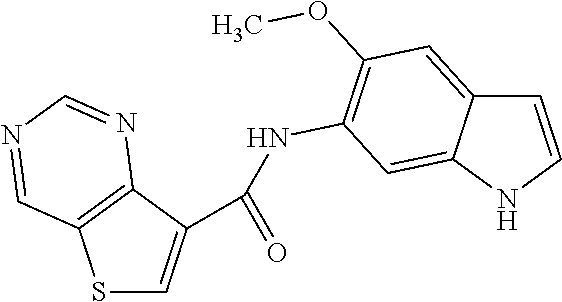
S1C=C(C(=O)NC2=C(OC)C=C3C=CNC3=C2)C2=C1C=NC=N2
